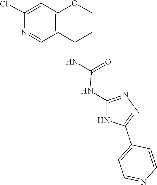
N1=C(NC(=O)NC2C3=C(C=C(Cl)N=C3)OCC2)NC(C2=CC=NC=C2)=N1
